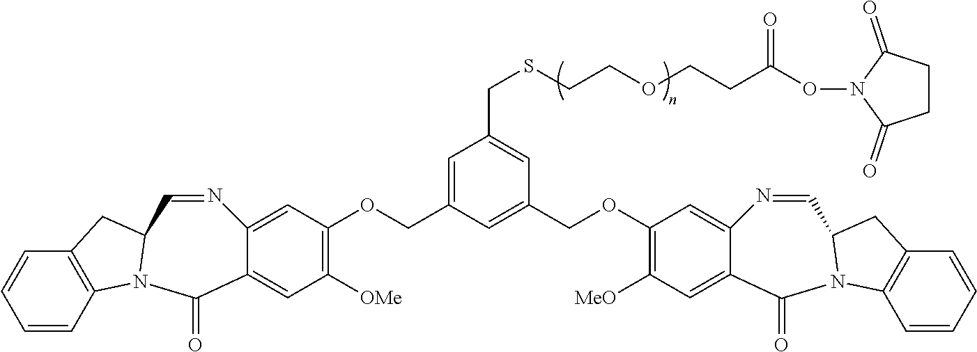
C1=C2C(=CC([OMe])=C1OCC1=CC(CSCCOCCC(ON3C(=O)CCC3=O)=O)=CC(COC3=C([MeO])C=C4C(=C3)N=CC3N(C4=O)C4=C(C=CC=C4)C3)=C1)C(=O)N1C3=C(C=CC=C3)CC1C=N2
